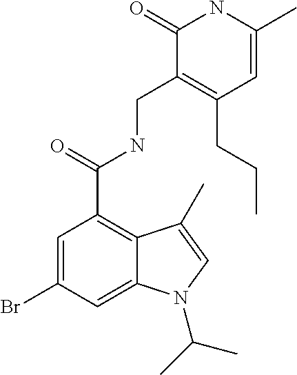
C1=C(C)NC(=O)C(CNC(C2=C3C(=CC(Br)=C2)N(C(C)C)C=C3C)=O)=C1CCC
